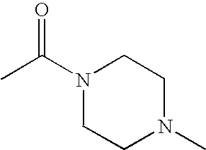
CC(N1CCN(C)CC1)=O
